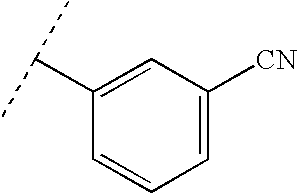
C1=C(C(C)C)C=CC=C1[CN]
